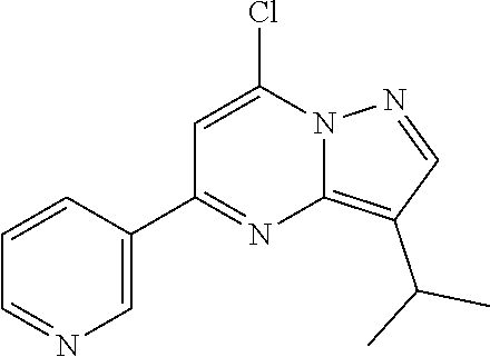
C1(C2=CN=CC=C2)=NC2=C(C(C)C)C=NN2C(Cl)=C1
